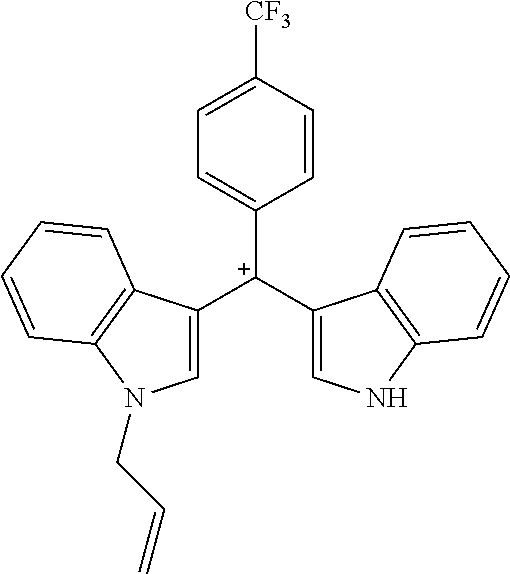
C1([C+](C2=CNC3=C2C=CC=C3)C2=CN(CC=C)C3=C2C=CC=C3)=CC=C([CF3])C=C1
